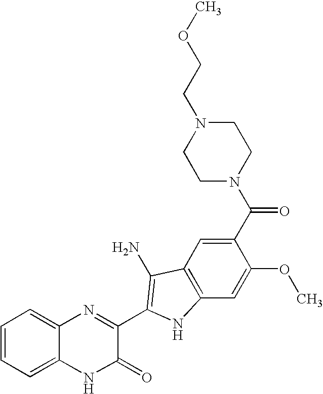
C1=C2C(=CC=C1)N=C(C1=C(N)C3=C(C=C(OC)C(C(N4CCN(CCOC)CC4)=O)=C3)N1)C(=O)N2
